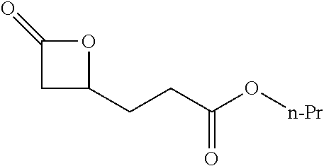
C1(CCC(O[n-Pr])=O)OC(=O)C1
